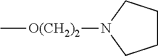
C[O(CH2)2]N1CCCC1
